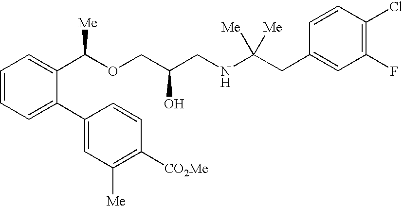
C1=CC=C(C2=CC([Me])=C([CO2Me])C=C2)C(C(OCC(CNC(CC2=CC(F)=C(Cl)C=C2)([Me])[Me])O)[Me])=C1
